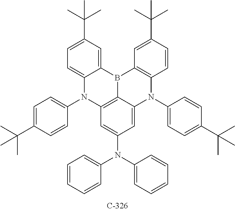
C12=CC(C(C)(C)C)=CC=C1N(C1=CC=C(C(C)(C)C)C=C1)C1=C3C(=CC(N(C4=CC=CC=C4)C4=CC=CC=C4)=C1)N(C1=CC=C(C(C)(C)C)C=C1)C1=C(C=C(C(C)(C)C)C=C1)B23
